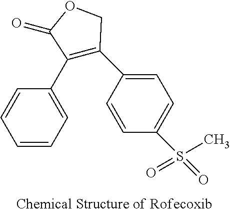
C1=CC=C(C2=C(C3=CC=C(S(C)(=O)=O)C=C3)COC2=O)C=C1
